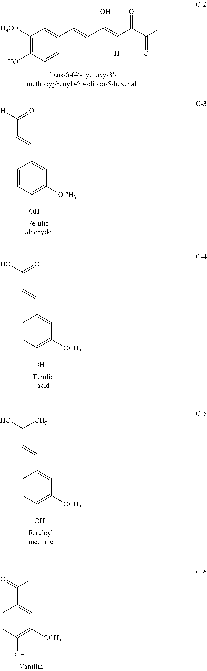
C1([H3CO])=C(O)C=CC(C=CC(=C(C(C([H])=O)=O)[H])O)=C1.[H]C(=O)C=CC1=CC([OCH3])=C(O)C=C1.OC(=O)C=CC1=CC([OCH3])=C(O)C=C1.OC(C)C=CC1=CC([OCH3])=C(O)C=C1.C(C1=CC([OCH3])=C(O)C=C1)([H])=O
